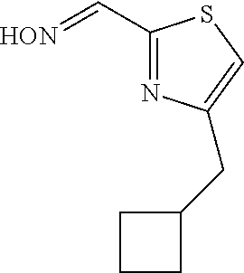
C(C1=NC(CC2CCC2)=CS1)=[HON]
